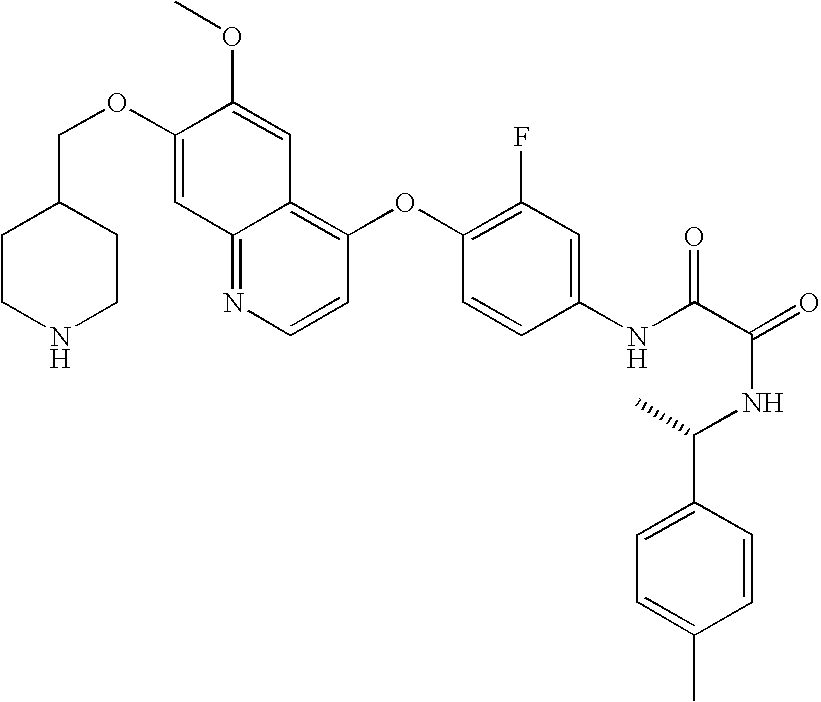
C(OC1=CC2=NC=CC(OC3=C(F)C=C(NC(C(=O)NC(C4=CC=C(C)C=C4)C)=O)C=C3)=C2C=C1OC)C1CCNCC1
